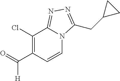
O=C(C1=C(Cl)C2=NN=C(CC3CC3)N2C=C1)[H]
